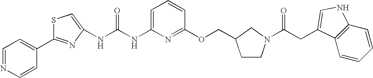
C1=NC=CC(C2=NC(NC(NC3=CC=CC(OCC4CCN(C(=O)CC5=CNC6=C5C=CC=C6)C4)=N3)=O)=CS2)=C1
